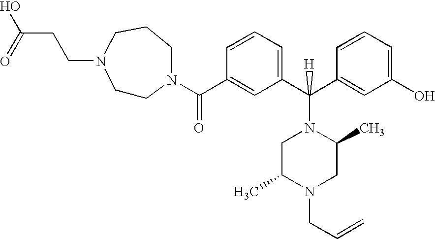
C1=CC=C(C(N2CC(C)N(CC=C)CC2C)(C2=CC(O)=CC=C2)[H])C=C1C(N1CCN(CCC(O)=O)CCC1)=O
